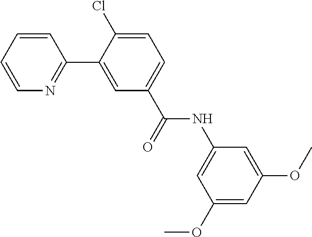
C1=CC=CN=C1C1=CC(C(NC2=CC(OC)=CC(OC)=C2)=O)=CC=C1Cl
